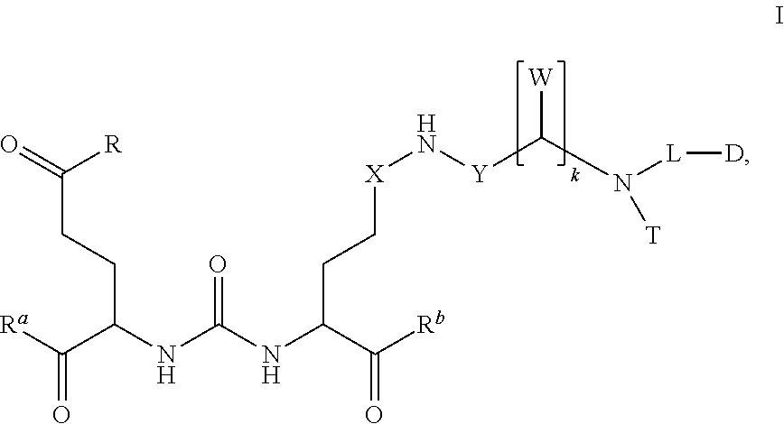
C([R])(=O)CCC(NC(NC(C([Rb])=O)CC[X]N[Y]C(N([L][D])[T])[W])=O)C([Ra])=O
